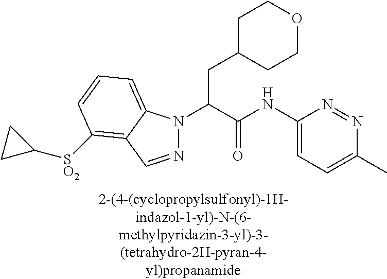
C1C(CC(N2N=CC3=C([SO2]C4CC4)C=CC=C23)C(NC2=CC=C(C)N=N2)=O)CCOC1
